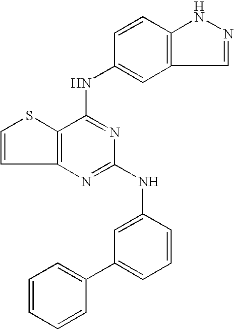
C12=C(C(NC3=CC4=C(C=C3)NN=C4)=NC(NC3=CC(C4=CC=CC=C4)=CC=C3)=N1)SC=C2
